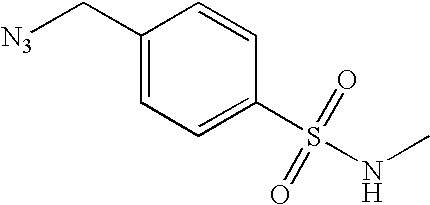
C1=CC(S(=O)(=O)NC)=CC=C1C[N3]
